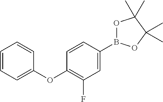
C1=CC=C(OC2=C(F)C=C(B3OC(C)(C)C(C)(C)O3)C=C2)C=C1
